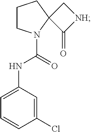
C1CN(C(=O)NC2=CC=CC(Cl)=C2)C2(C1)C(=O)[NH]C2
